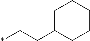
C1CCCC(CC*)C1
